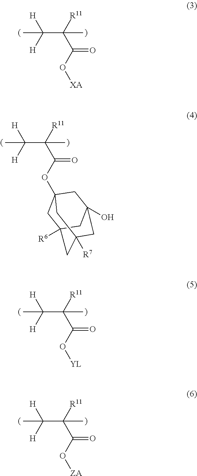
[H]C([H])(C)C([R11])(C(O[XA])=O)C.[H]C([H])(C)C([R11])(C(O[YL])=O)C.[H]C([H])(C)C([R11])(C(O[ZA])=O)C.[H]C([H])(C)C([R11])(C(OC12CC3([R6])CC([R7])(CC(O)(C1)C3)C2)=O)C
